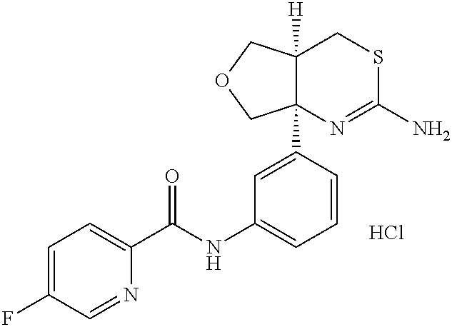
C1=C(F)C=NC(C(NC2=CC=CC(C34N=C(N)SCC3([H])COC4)=C2)=O)=C1.Cl
